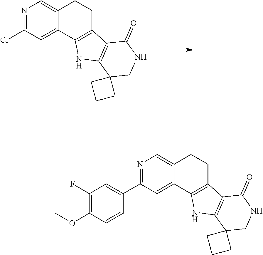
ClC1=NC=C2C(=C1)C1=C(CC2)C2=C(N1)C1(CNC2=O)CCC1.COC1=C(F)C=C(C2=NC=C3C(=C2)C2=C(CC3)C3=C(N2)C2(CNC3=O)CCC2)C=C1
